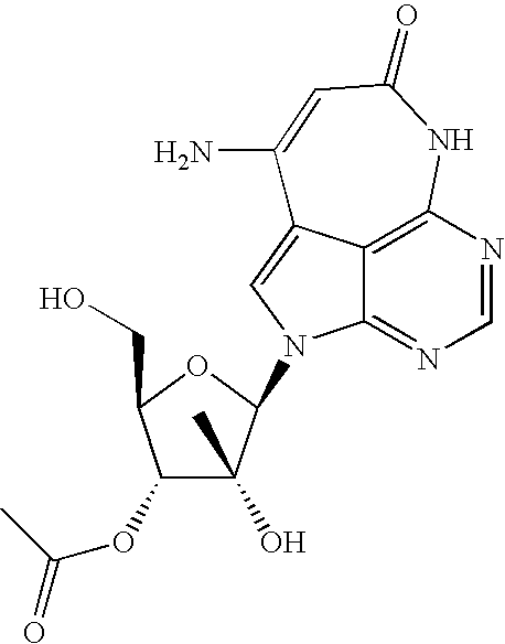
C12=C3N=CN=C1N(C1C(O)(C)C(OC(=O)C)C(CO)O1)C=C2C(N)=CC(=O)N3
